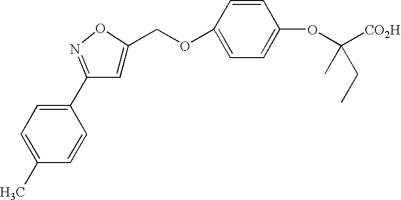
C1=C(C)C=CC(C2=NOC(COC3=CC=C(OC([CO2H])(C)CC)C=C3)=C2)=C1
